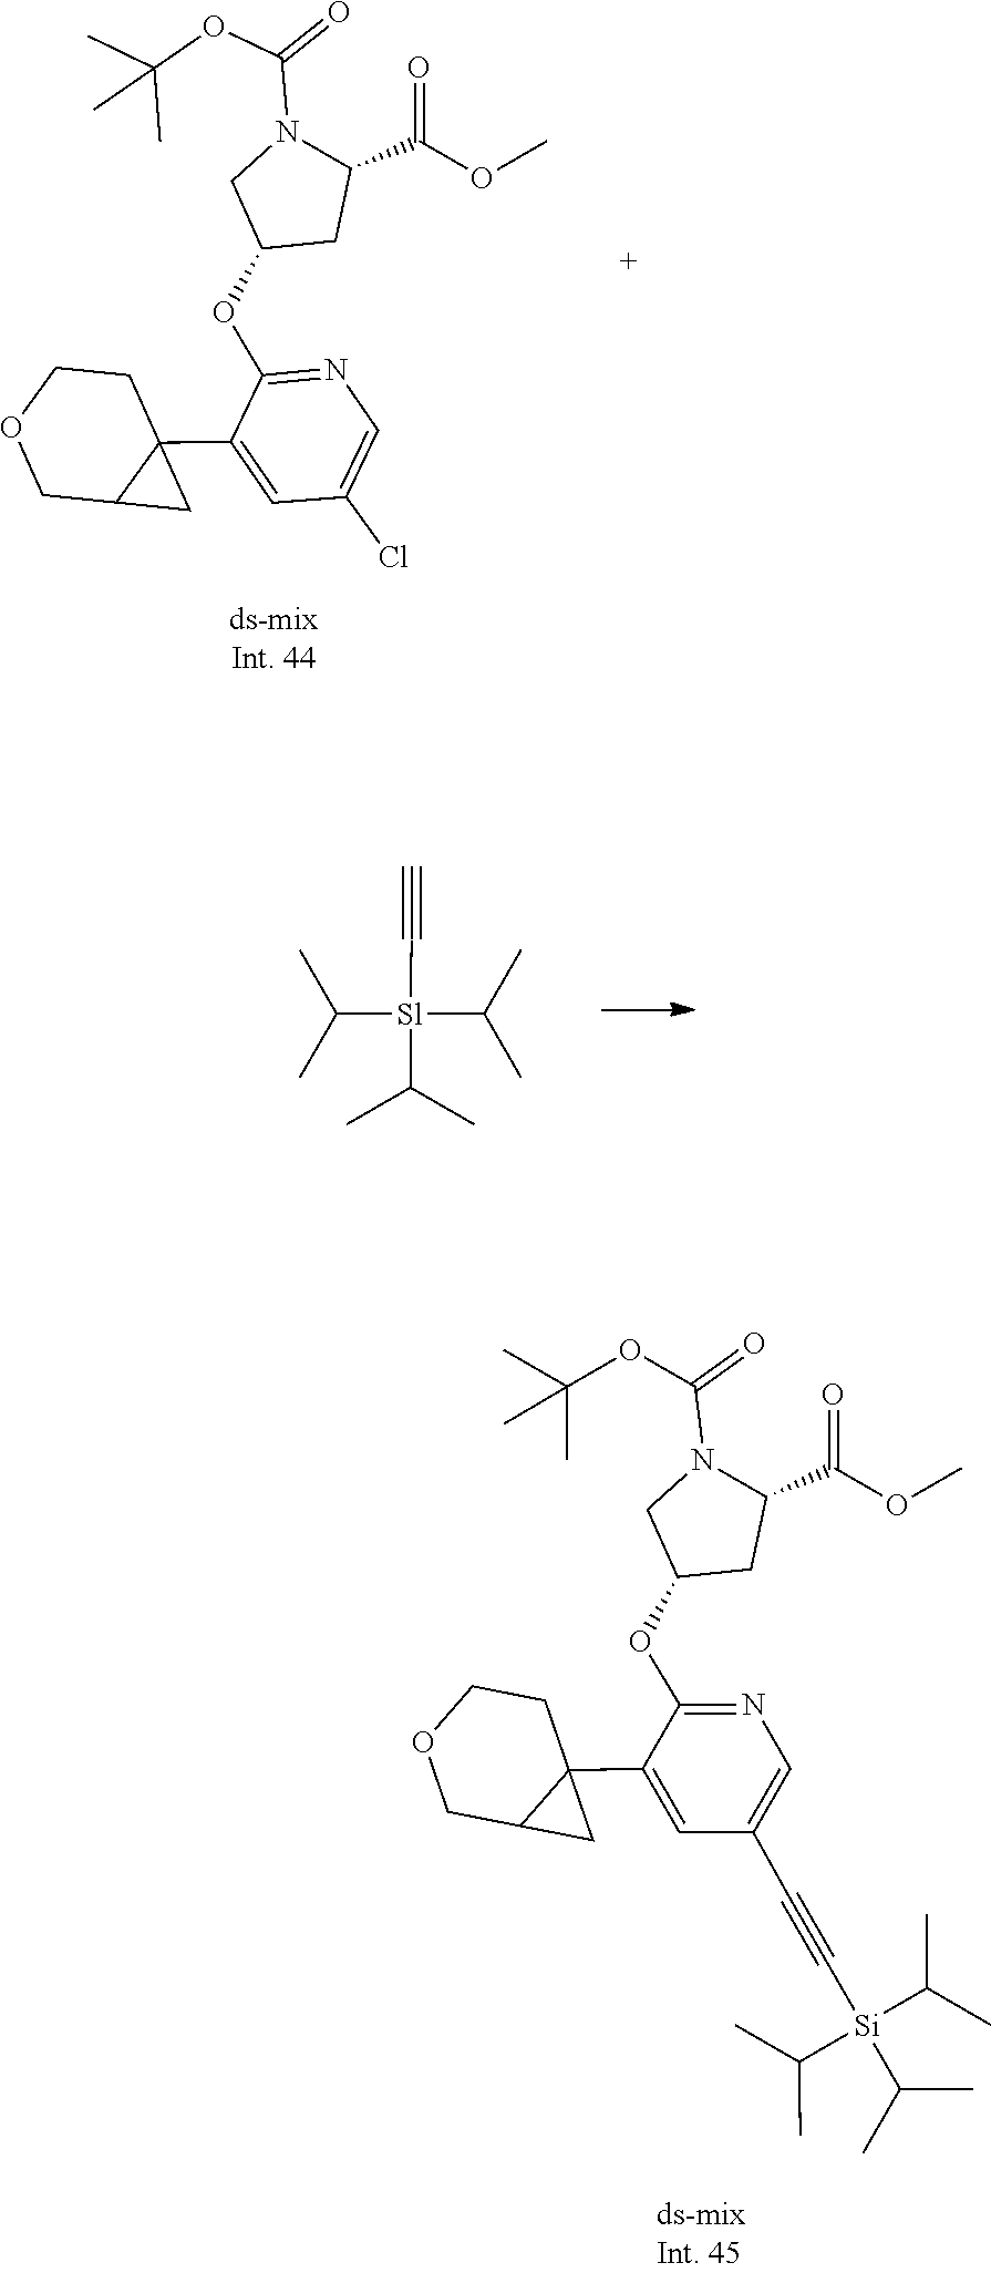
C1=C(C23CC2COCC3)C(OC2CN(C(OC(C)(C)C)=O)C(C(=O)OC)C2)=NC=C1Cl.CC(C)[Sl](C(C)C)(C(C)C)C#C.CC(C)[Si](C(C)C)(C(C)C)C#CC1=CN=C(OC2CN(C(OC(C)(C)C)=O)C(C(=O)OC)C2)C(C23CC2COCC3)=C1
